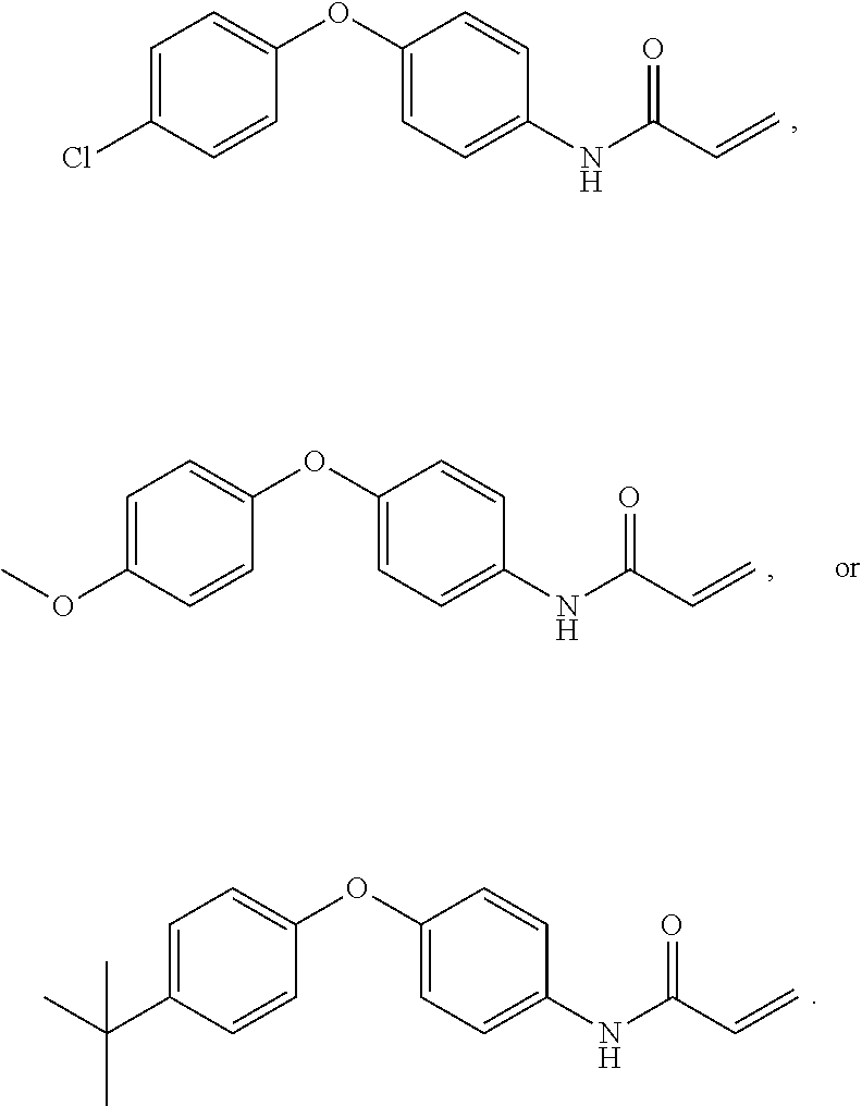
C1=C(Cl)C=CC(OC2=CC=C(NC(C=C)=O)C=C2)=C1.C1=C(C(C)(C)C)C=CC(OC2=CC=C(NC(C=C)=O)C=C2)=C1.C1=C(OC)C=CC(OC2=CC=C(NC(C=C)=O)C=C2)=C1
